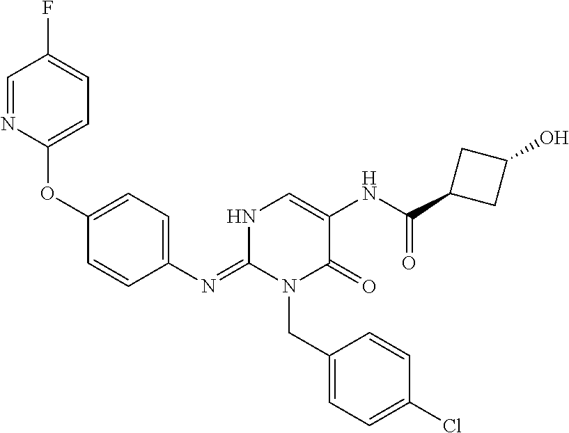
O(C1=CC=C(N=C2N(CC3=CC=C(Cl)C=C3)C(=O)C(NC(C3CC(O)C3)=O)=CN2)C=C1)C1=CC=C(F)C=N1
